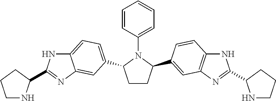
C1CC(C2=CC3=C(NC(C4NCCC4)=N3)C=C2)N(C2=CC=CC=C2)C1C1=CC=C2NC(C3NCCC3)=NC2=C1
